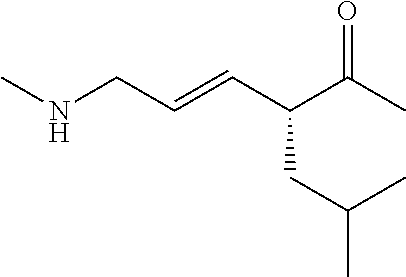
CNCC=CC(C(C)=O)CC(C)C
